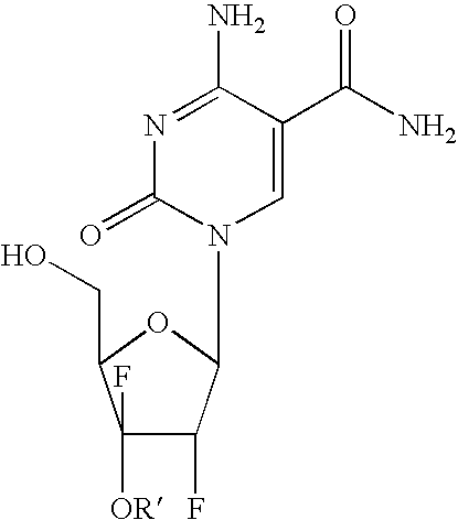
N1=C(N)C(C(N)=O)=CN(C2C(F)C(F)([OR])C(CO)O2)C1=O
